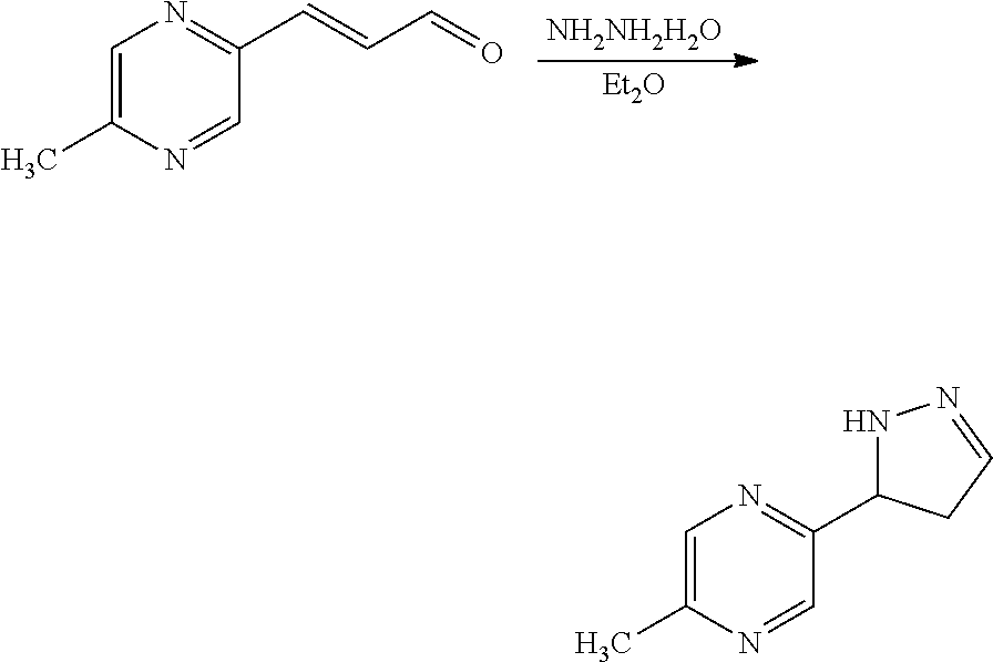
C(C1=NC=C(C)N=C1)=CC=O.[NH2NH2H2O].[Et2O].N1C(C2=NC=C(C)N=C2)CC=N1
